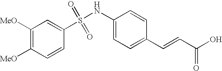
[MeO]C1=C([MeO])C=C(S(NC2=CC=C(C=CC(O)=O)C=C2)(=O)=O)C=C1
